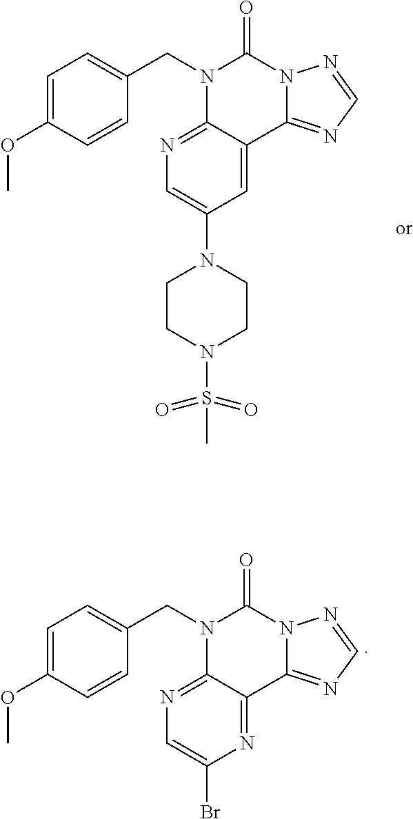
C1=C(OC)C=CC(CN2C3=NC=C(Br)N=C3C3=NC=NN3C2=O)=C1.C1=C(OC)C=CC(CN2C3=NC=C(N4CCN(S(=O)(=O)C)CC4)C=C3C3=NC=NN3C2=O)=C1
